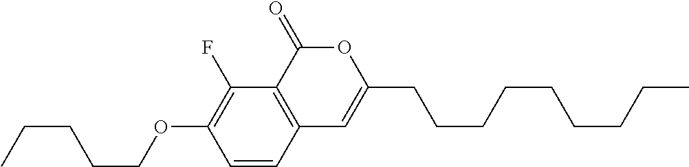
C1=CC2=C(C(F)=C1OCCCCC)C(=O)OC(CCCCCCCCC)=C2
